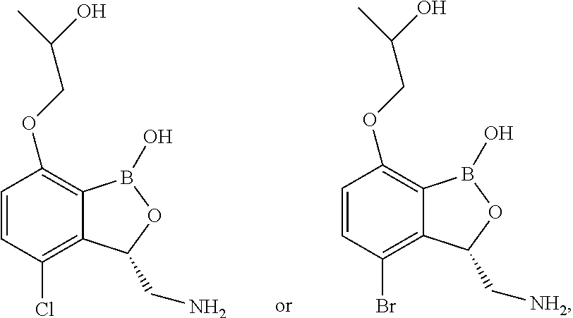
C1=CC(Br)=C2C(=C1OCC(C)O)B(O)OC2C[NH2].C1=CC(Cl)=C2C(=C1OCC(C)O)B(O)OC2CN
